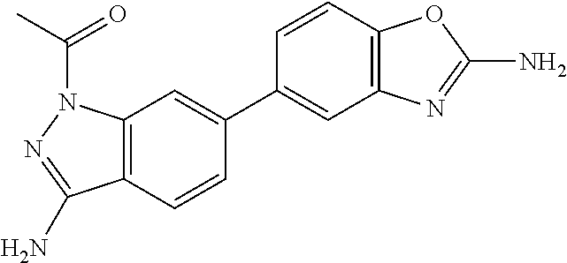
C1(C2=CC3=C(C=C2)C(N)=NN3C(C)=O)=CC2=C(C=C1)OC(N)=N2
